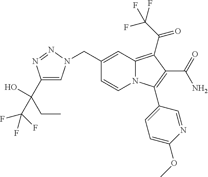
OC(C1=CN(CC2=CC3=C(C(=O)C(F)(F)F)C(C(N)=O)=C(C4=CC=C(OC)N=C4)N3C=C2)N=N1)(CC)C(F)(F)F
